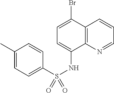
C12=C(N=CC=C1)C(NS(C1=CC=C(C)C=C1)(=O)=O)=CC=C2Br
